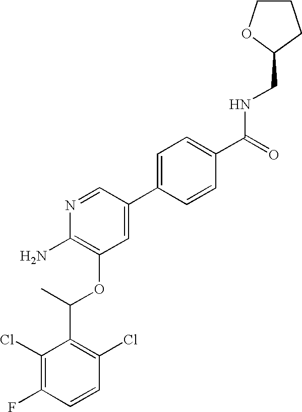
C1(Cl)=C(F)C=CC(Cl)=C1C(C)OC1=C(N)N=CC(C2=CC=C(C(=O)NCC3CCCO3)C=C2)=C1
